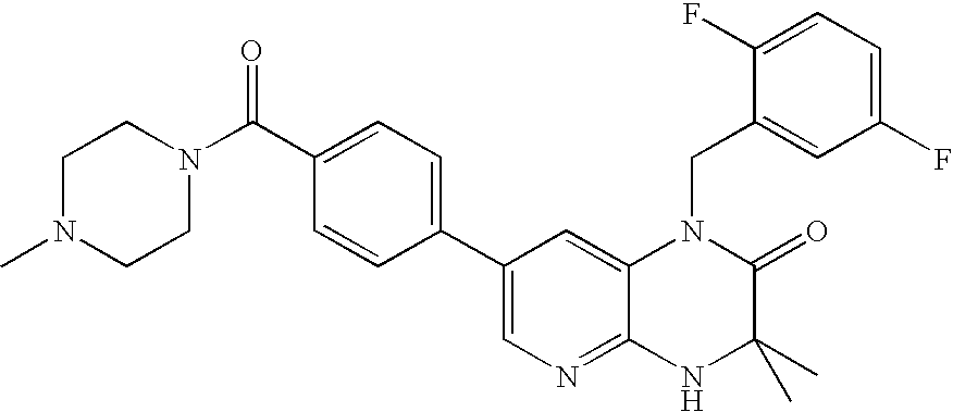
C1(C2=CC=C(C(=O)N3CCN(C)CC3)C=C2)=CN=C2C(=C1)N(CC1=CC(F)=CC=C1F)C(=O)C(C)(C)N2
